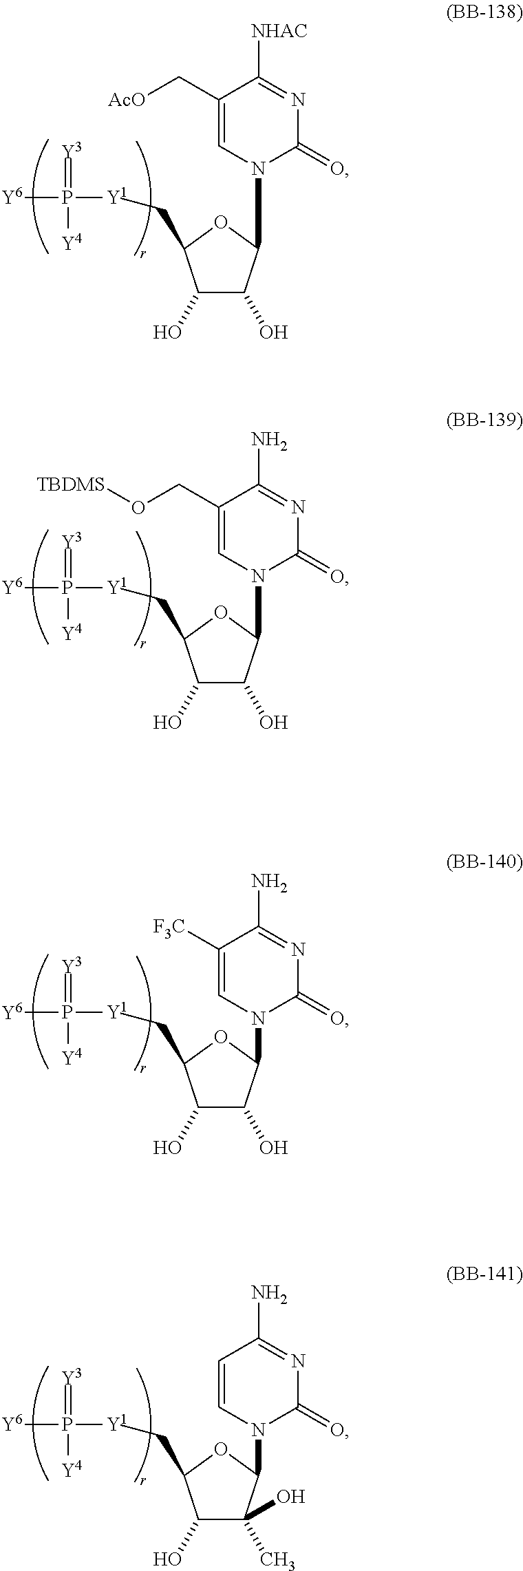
C1(O)C(O)C(N2C(=O)N=C([NHAC])C(C[AcO])=C2)OC1C[Y1]P(=[Y3])([Y4])[Y6].C1(O)C(O)C(N2C(=O)N=C(N)C(CO[TBDMS])=C2)OC1C[Y1]P(=[Y3])([Y4])[Y6].C1(O)C(O)C(N2C(=O)N=C(N)C([F3C])=C2)OC1C[Y1]P(=[Y3])([Y4])[Y6].C1(O)C(C)(O)C(N2C(=O)N=C(N)C=C2)OC1C[Y1]P(=[Y3])([Y4])[Y6]
